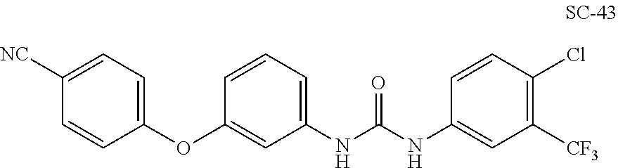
C1([NC])=CC=C(OC2=CC(NC(NC3=CC([CF3])=C(Cl)C=C3)=O)=CC=C2)C=C1
